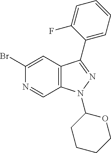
C12=C(C=C(Br)N=C1)C(C1=CC=CC=C1F)=NN2C1CCCCO1
